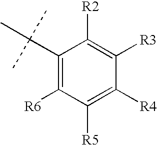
C1(C(C)(C)C)=C([R6])C([R5])=C([R4])C([R3])=C1[R2]
